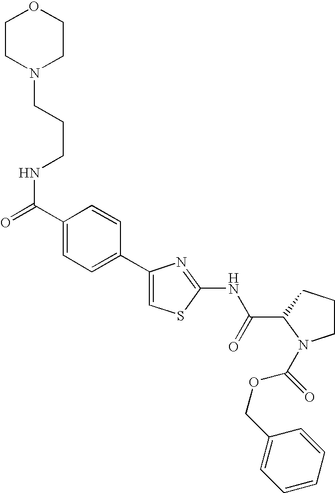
C1(C2=CC=C(C(=O)NCCCN3CCOCC3)C=C2)=CSC(NC(C2N(C(OCC3=CC=CC=C3)=O)CCC2)=O)=N1
